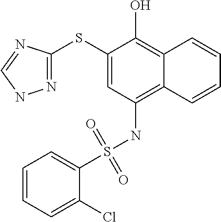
N1=C(SC2=CC(NS(=O)(=O)C3=CC=CC=C3Cl)=C3C(=C2O)C=CC=C3)N=CN1
